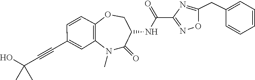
N1(C)C2=C(C=CC(C#CC(C)(O)C)=C2)OCC(NC(C2=NOC(CC3=CC=CC=C3)=N2)=O)C1=O
